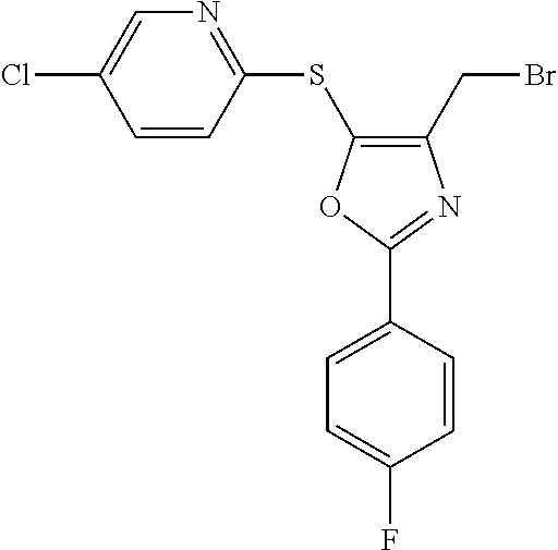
C1(CBr)=C(SC2=NC=C(Cl)C=C2)OC(C2=CC=C(F)C=C2)=N1
